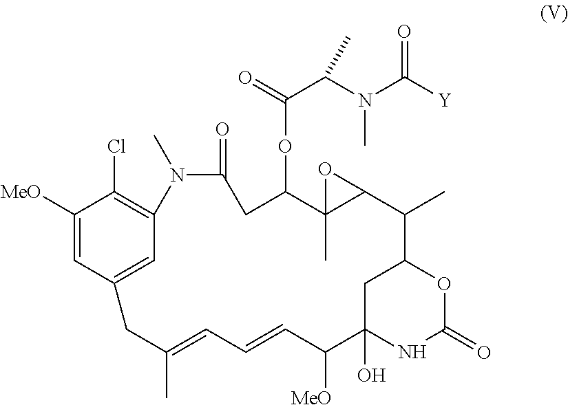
C1([MeO])=CC2=CC(=C1Cl)N(C)C(=O)CC(OC(C(C)N(C([Y])=O)C)=O)C1(C)C(O1)C(C)C1CC(O)(NC(=O)O1)C([MeO])C=CC=C(C)C2
